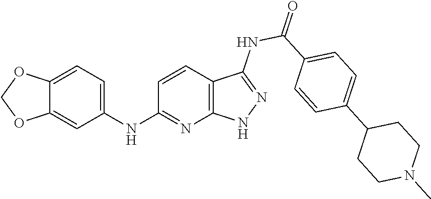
C12=CC=C(NC3=NC4=C(C=C3)C(NC(=O)C3=CC=C(C5CCN(C)CC5)C=C3)=NN4)C=C1OCO2
